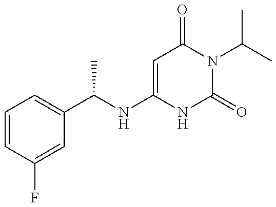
C1=CC(F)=CC(C(NC2=CC(=O)N(C(C)C)C(=O)N2)C)=C1
